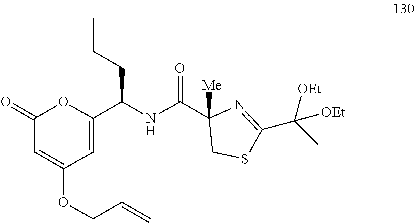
C1(=O)C=C(OCC=C)C=C(C(NC(C2([Me])CSC(C(C)([OEt])[OEt])=N2)=O)CCC)O1
